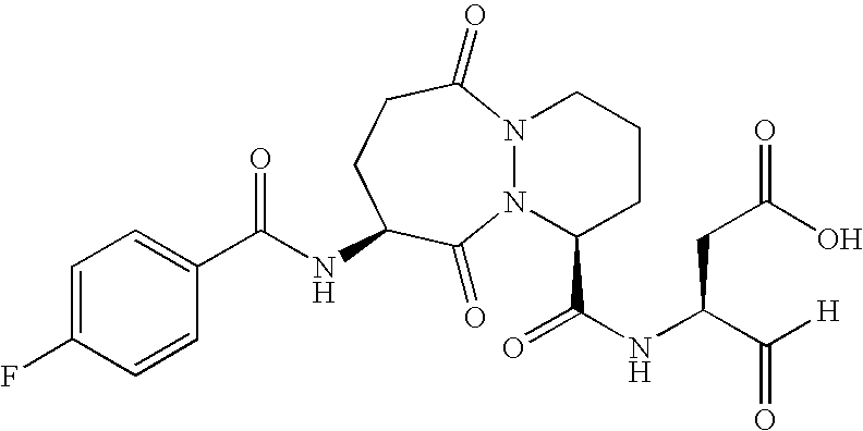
C(NC1CCC(=O)N2N(C1=O)C(C(NC(C([H])=O)CC(O)=O)=O)CCC2)(=O)C1=CC=C(F)C=C1
